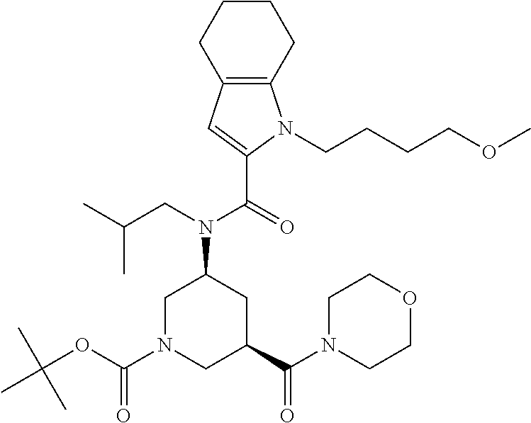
C1N(C(OC(C)(C)C)=O)CC(C(N2CCOCC2)=O)CC1N(CC(C)C)C(=O)C1=CC2=C(N1CCCCOC)CCCC2
